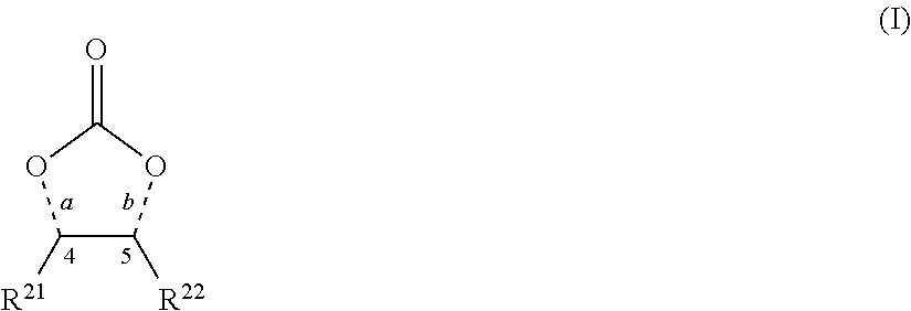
C1([R22])OC(=O)OC1[R21]
